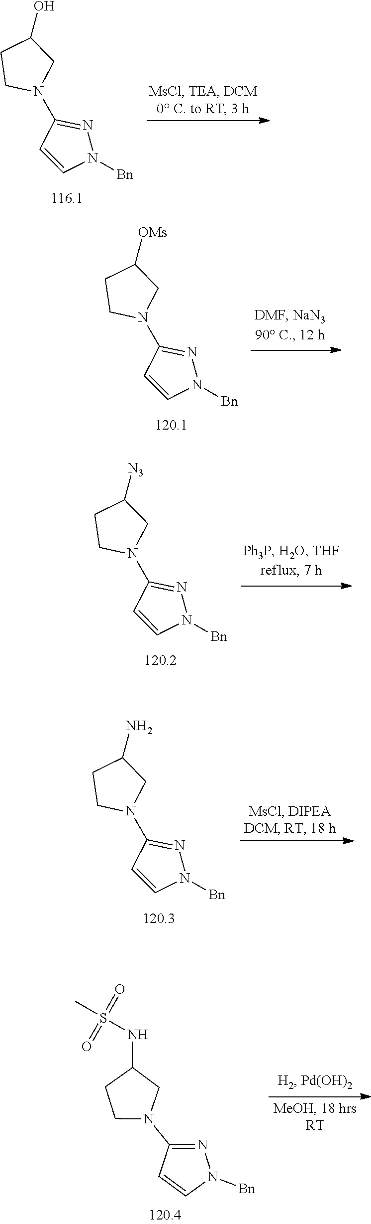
C1N(C2=NN([Bn])C=C2)CC(O)C1.C1N(C2=NN([Bn])C=C2)CC([OMs])C1.C1N(C2=NN([Bn])C=C2)CC([N3])C1.C1N(C2=NN([Bn])C=C2)CC(N)C1.C1N(C2=NN([Bn])C=C2)CC(NS(C)(=O)=O)C1
